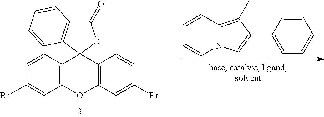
C12=C(OC3=C(C14OC(=O)C1=C4C=CC=C1)C=CC(Br)=C3)C=C(Br)C=C2.C12=C(C)C(C3=CC=CC=C3)=CN1C=CC=C2
